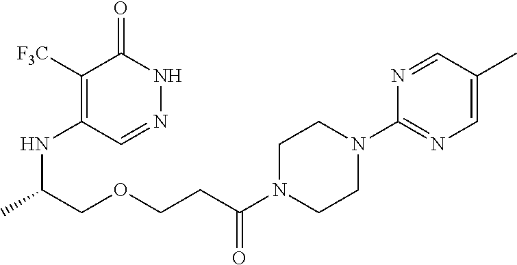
C1([F3C])=C(NC(C)COCCC(N2CCN(C3=NC=C(C)C=N3)CC2)=O)C=NNC1=O
